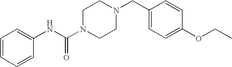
C1=CC=CC(NC(N2CCN(CC3=CC=C(OCC)C=C3)CC2)=O)=C1
